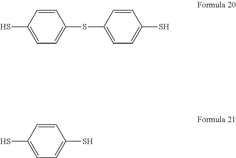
C1=CC(S)=CC=C1SC1=CC=C(S)C=C1.C1=CC(S)=CC=C1S
